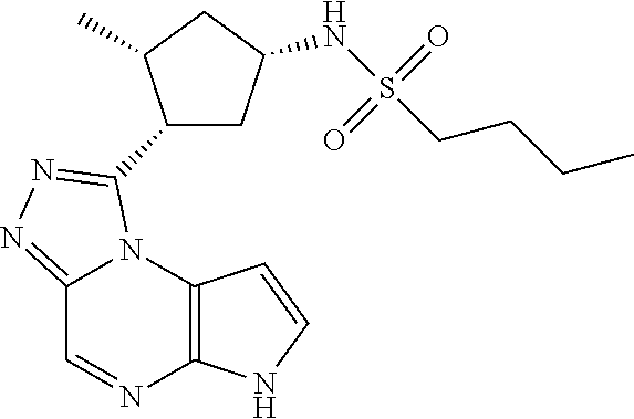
C12=C(N3C(=NN=C3C3CC(NS(CCCC)(=O)=O)CC3C)C=N1)C=CN2
